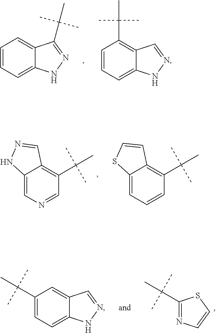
C12=CN=CC(C(C)(C)C)=C1C=NN2.C12=CC=CC(C(C)(C)C)=C1C=CS2.C(C)(C)(C)C1=NNC2=CC=CC=C21.C1=CC=C2C(=C1C(C)(C)C)C=NN2.C1=CN=C(C(C)(C)C)S1.C1=C(C(C)(C)C)C=C2C(=C1)NN=C2
